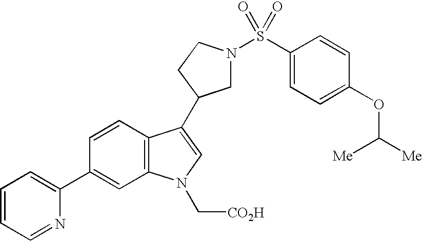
C1(C2=CC=CC=N2)=CC2=C(C=C1)C(C1CN(S(C3=CC=C(OC([Me])[Me])C=C3)(=O)=O)CC1)=CN2C[CO2H]
